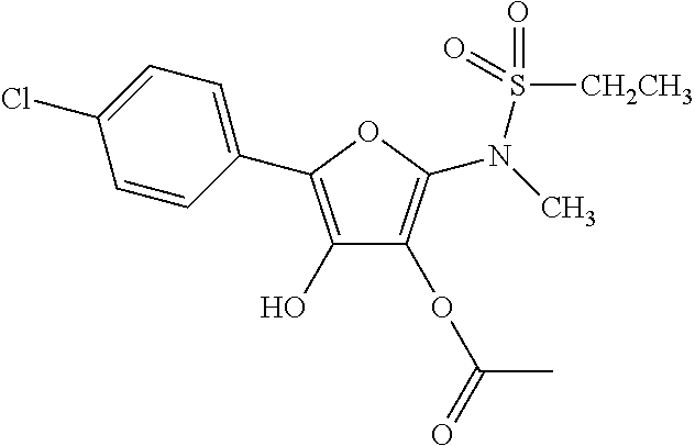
C1=CC(C2=C(O)C(OC(=O)C)=C(N(C)S(=O)([CH2CH3])=O)O2)=CC=C1Cl
